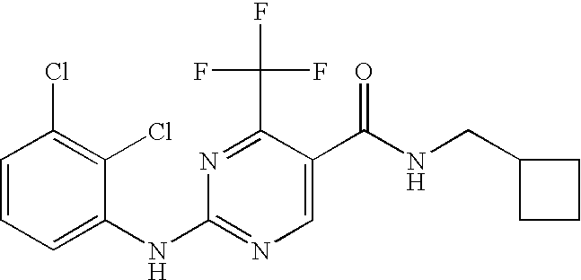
C1=CC(Cl)=C(Cl)C(NC2=NC=C(C(NCC3CCC3)=O)C(C(F)(F)F)=N2)=C1
